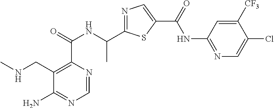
C1=NC(C(=O)NC(C2=NC=C(C(=O)NC3=NC=C(Cl)C([CF3])=C3)S2)C)=C(CNC)C(N)=N1
